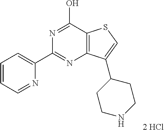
N1=C(O)C2=C(N=C1C1=CC=CC=N1)C(C1CCNCC1)=CS2
